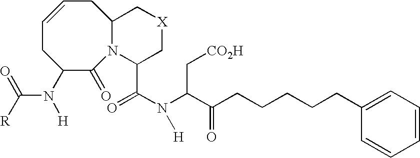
C1(=O)N2C(CC=CCC1N(C([R])=O)[H])C[X]CC2C(N(C(C(CCCCCC1=CC=CC=C1)=O)C[CO2H])[H])=O
